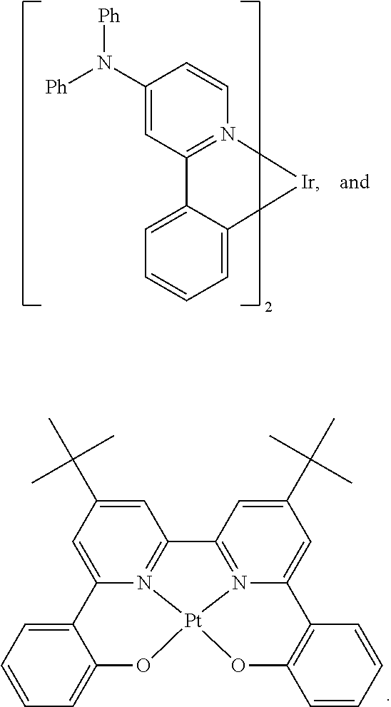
C12=CC=CC=C1O[Pt]13N4=C(C=C(C(C)(C)C)C=C24)C2=N1C(=CC(C(C)(C)C)=C2)C1=C(C=CC=C1)O3.C1=C(N([Ph])[Ph])C=CN2=C1C1=CC=CC=C1[Ir]2
